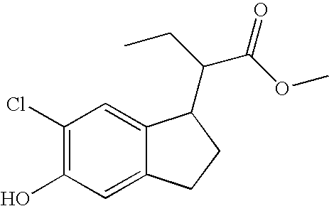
C1(Cl)=C(O)C=C2C(=C1)C(C(CC)C(OC)=O)CC2
